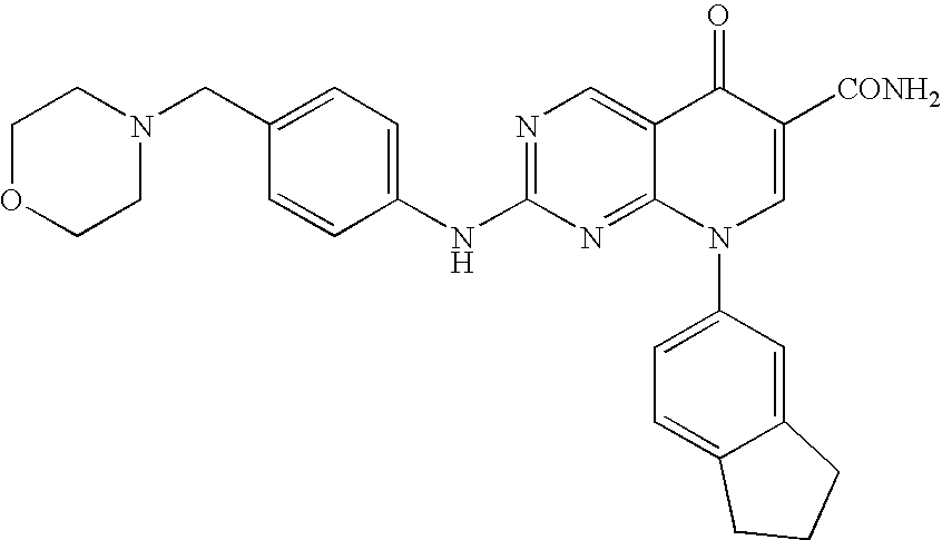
C1(CN2CCOCC2)=CC=C(NC2=NC=C3C(=N2)N(C2=CC=C4C(=C2)CCC4)C=C([CONH2])C3=O)C=C1
